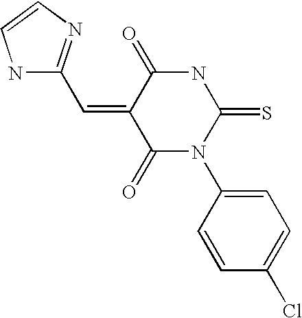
C1=CC(N2C(=O)C(=CC3=NC=CN3)C(=O)NC2=S)=CC=C1Cl
